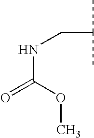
C(NCC(C)C)(=O)OC
